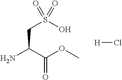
NC(C(OC)=O)CS(O)(=O)=O.[H]Cl
